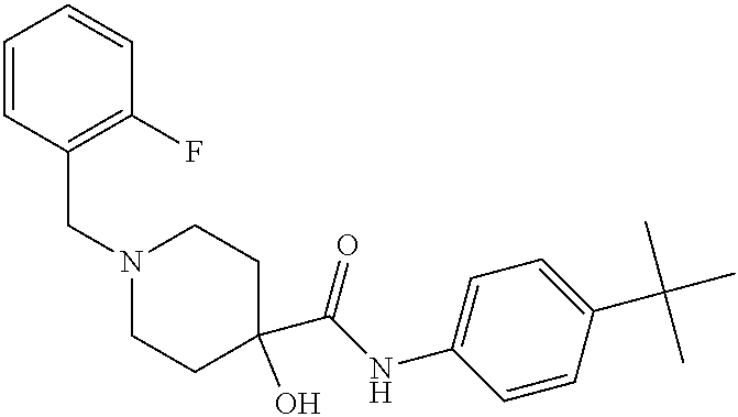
C(N1CCC(C(NC2=CC=C(C(C)(C)C)C=C2)=O)(O)CC1)C1=C(F)C=CC=C1
